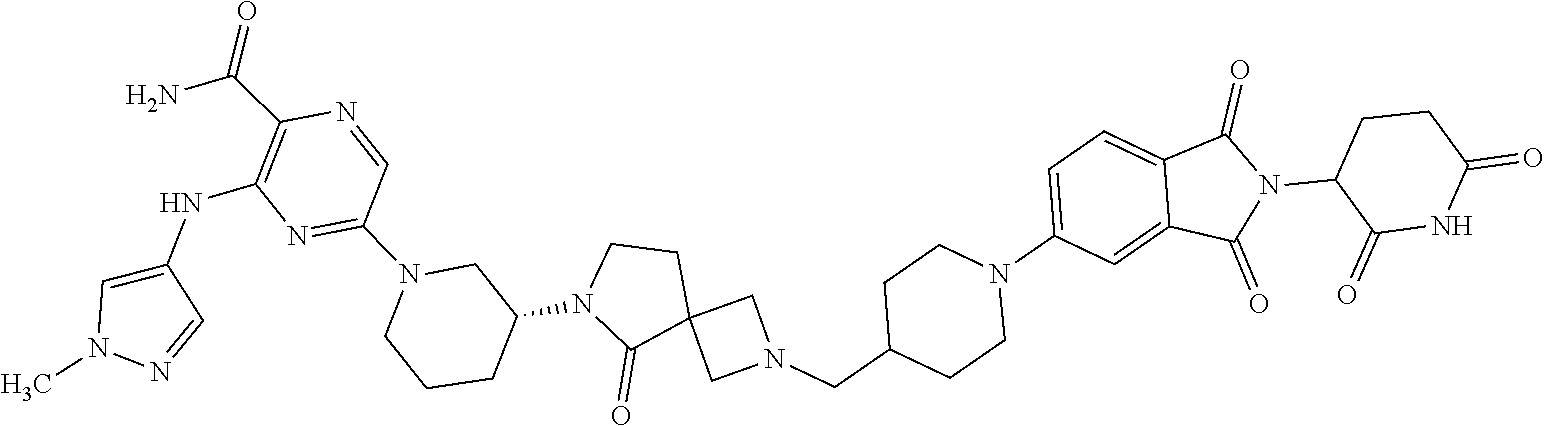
N1(C2CCCN(C3=NC(NC4=CN(C)N=C4)=C(C(N)=O)N=C3)C2)C(=O)C2(CC1)CN(CC1CCN(C3=CC=C4C(=C3)C(=O)N(C3C(=O)NC(=O)CC3)C4=O)CC1)C2
